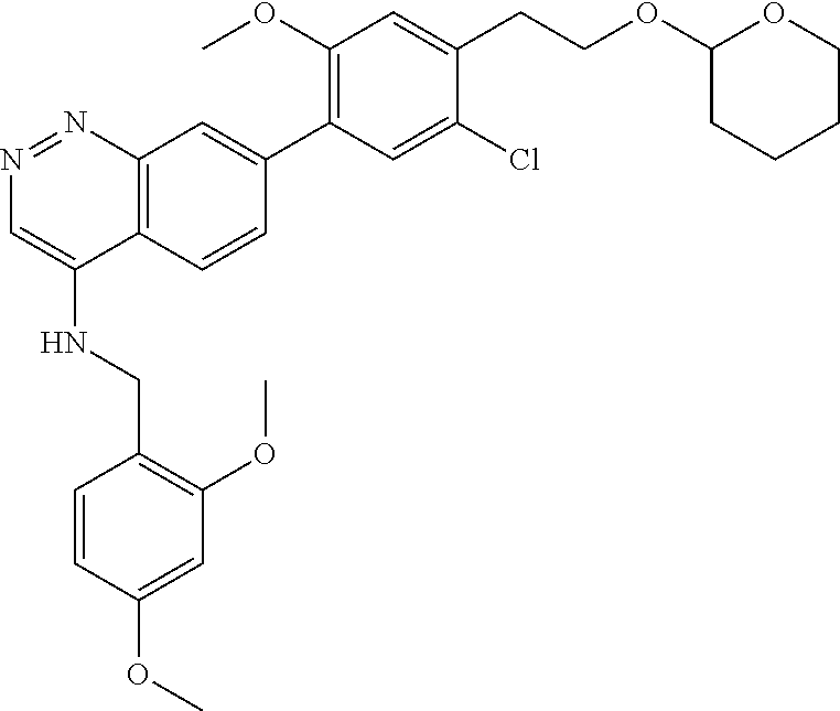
C1(OC)=C(C2=CC3=C(C=C2)C(NCC2=C(OC)C=C(OC)C=C2)=CN=N3)C=C(Cl)C(CCOC2CCCCO2)=C1
